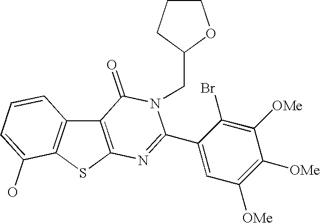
C12=C(SC3=C1C=CC=C3O)N=C(C1=CC([OMe])=C([OMe])C([OMe])=C1Br)N(CC1OCCC1)C2=O
